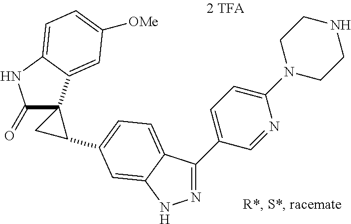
C1(=O)C2(C3=CC([OMe])=CC=C3N1)CC2C1=CC=C2C(C3=CC=C(N4CCNCC4)N=C3)=NNC2=C1
